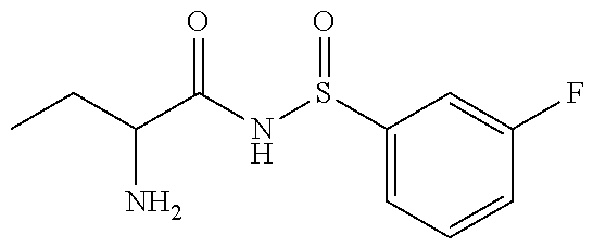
CCC(N)C(=O)NS(=O)C1=CC=CC(F)=C1
